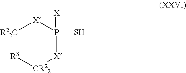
[R22C]1[R3][CR22][X]P(S)(=[X])[X]1
